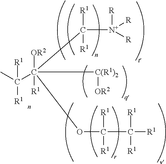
C(C([OR2])([R1])([C(R1)2][OR2])(C([N+]([R])([R])[R])([R1])[R1])OC([R1])([R1])C([R1])([R1])[R1])(C)([R1])[R1]
